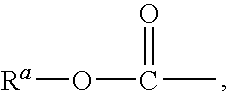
O([Ra])C(C)=O
